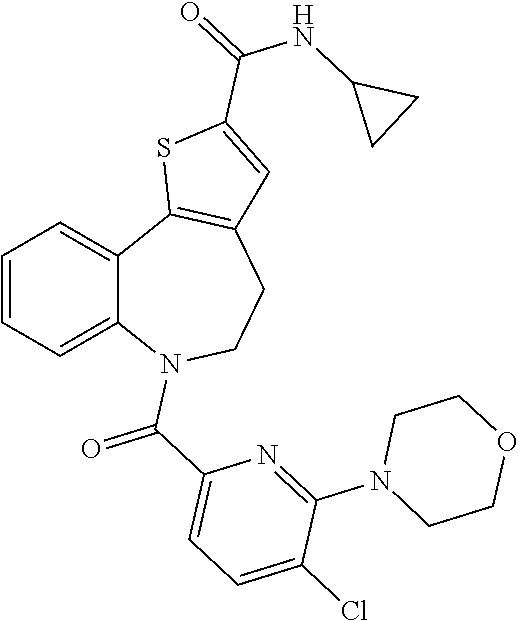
C1=CC=C2C(=C1)C1=C(CCN2C(C2=CC=C(Cl)C(N3CCOCC3)=N2)=O)C=C(C(NC2CC2)=O)S1
